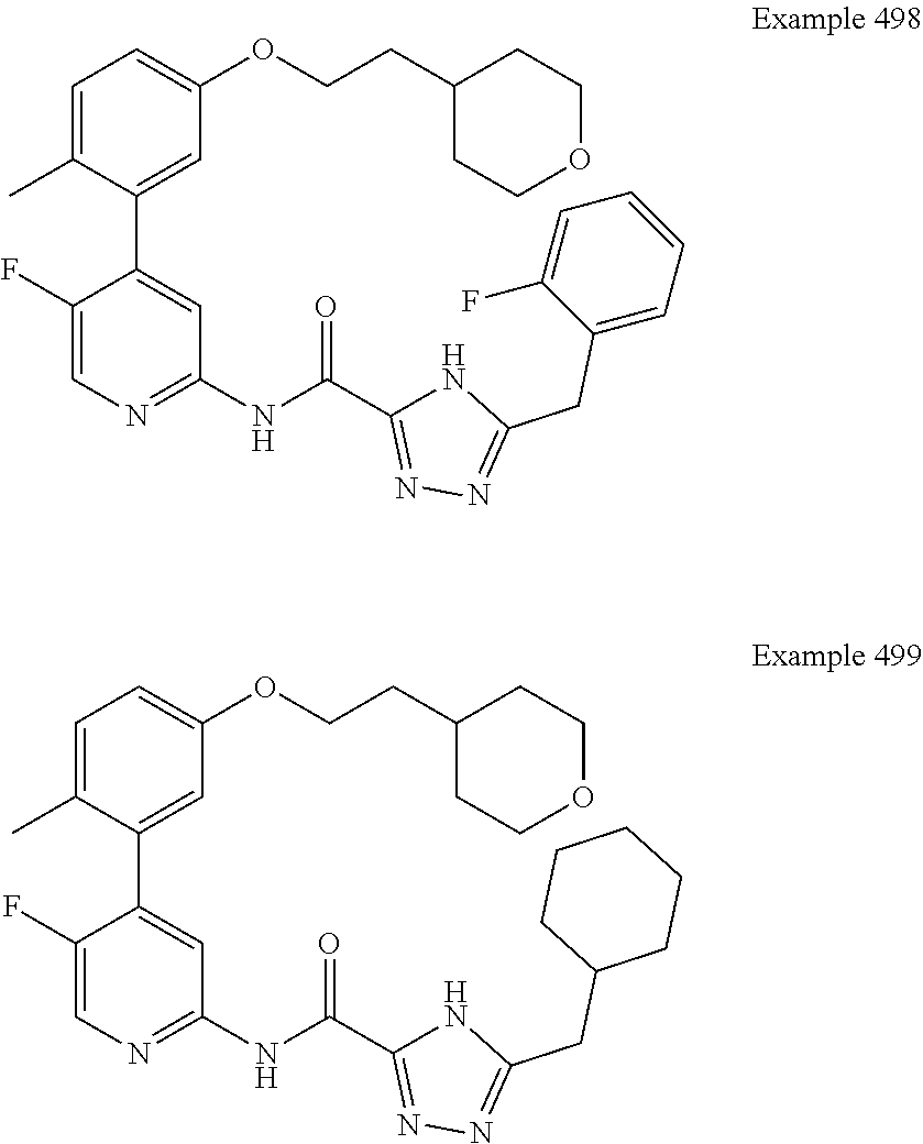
C1=C(C)C(C2=CC(NC(=O)C3=NN=C(CC4=CC=CC=C4F)N3)=NC=C2F)=CC(OCCC2CCOCC2)=C1.C1=C(C)C(C2=CC(NC(=O)C3=NN=C(CC4CCCCC4)N3)=NC=C2F)=CC(OCCC2CCOCC2)=C1
